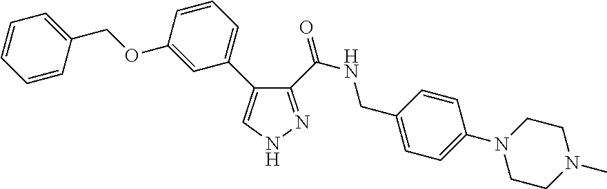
C1(C(NCC2=CC=C(N3CCN(C)CC3)C=C2)=O)=NNC=C1C1=CC=CC(OCC2=CC=CC=C2)=C1
